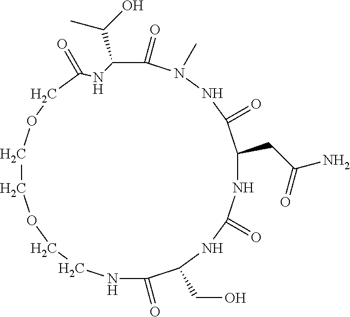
C1(=O)N(C)NC(=O)C(CC(N)=O)NC(=O)NC(CO)C(=O)NCCOCCOCC(=O)NC1C(O)C
